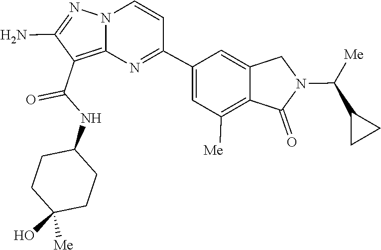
C1(N)=NN2C(=C1C(NC1CCC(O)([Me])CC1)=O)N=C(C1=CC([Me])=C3C(=C1)CN(C(C1CC1)[Me])C3=O)C=C2
